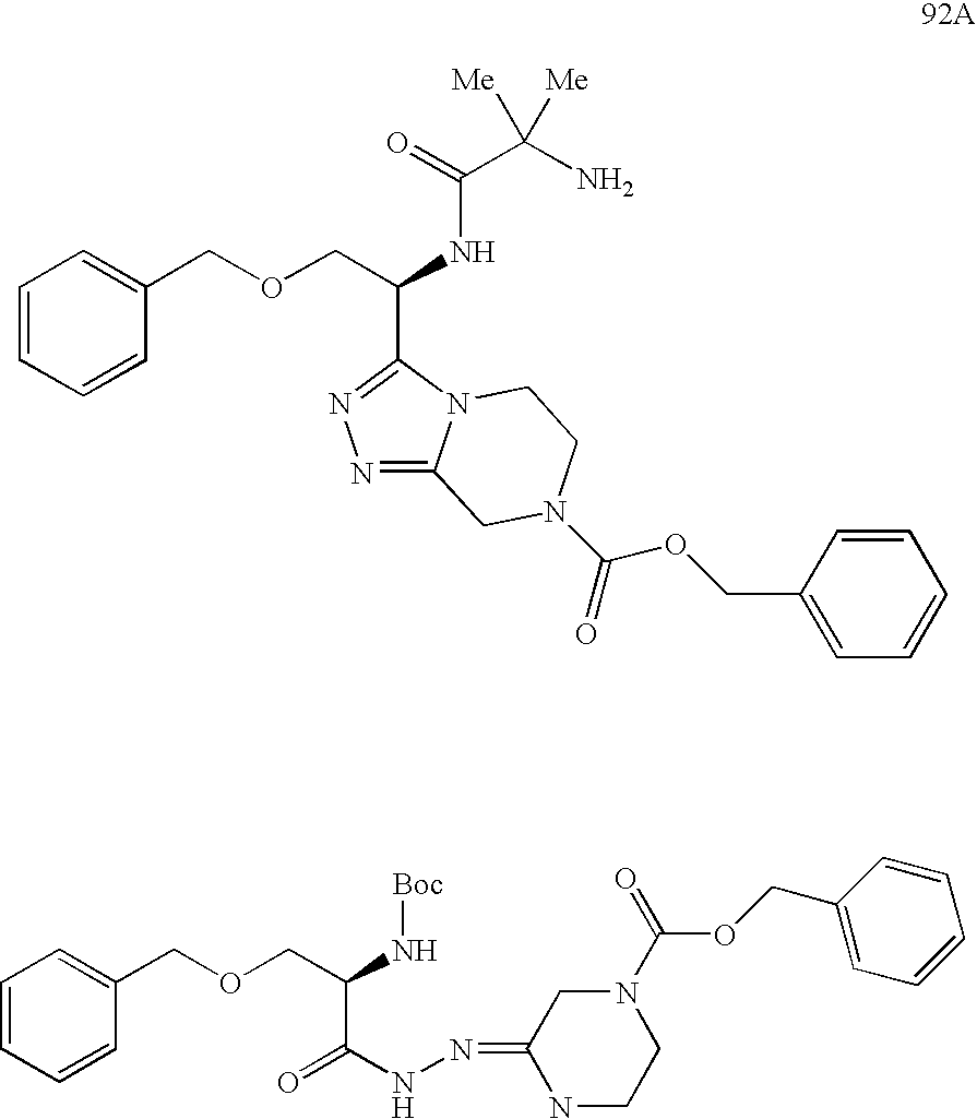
C1=CC=CC(COCC(NC(C(N)([Me])[Me])=O)C2=NN=C3N2CCN(C(=O)OCC2=CC=CC=C2)C3)=C1.C1=CC=CC(COCC(N[Boc])C(NN=C2NCCN(C(=O)OCC3=CC=CC=C3)C2)=O)=C1
